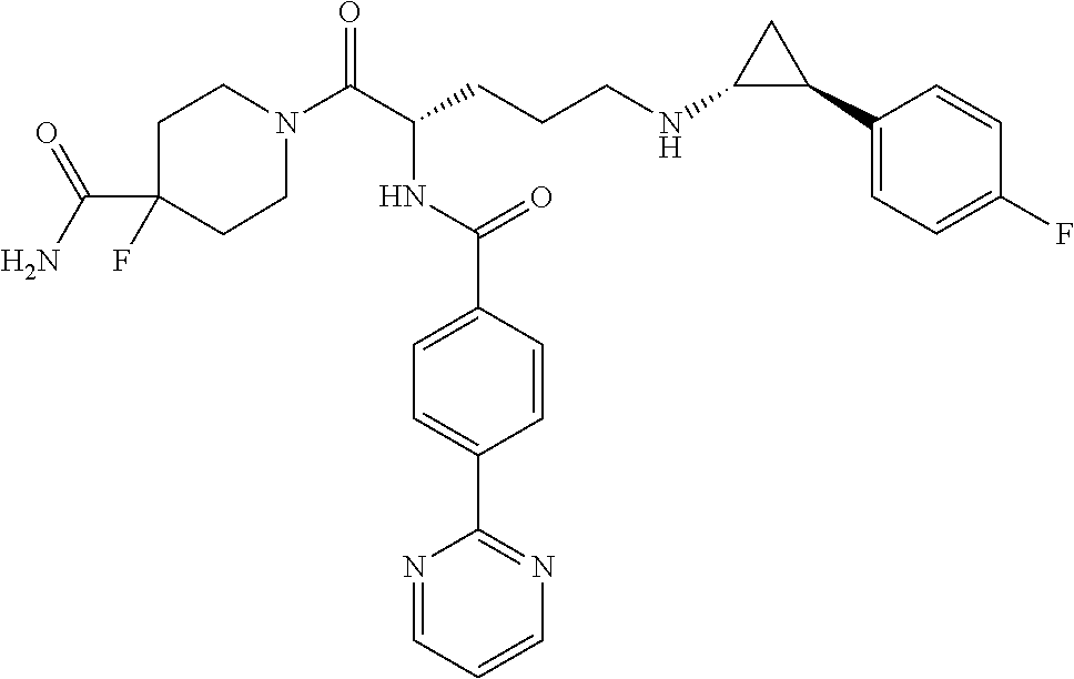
C1N(C(C(CCCNC2C(C3=CC=C(F)C=C3)C2)NC(C2=CC=C(C3=NC=CC=N3)C=C2)=O)=O)CCC(C(=O)N)(F)C1
